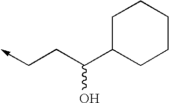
C1C(C(CC->C)O)CCCC1
